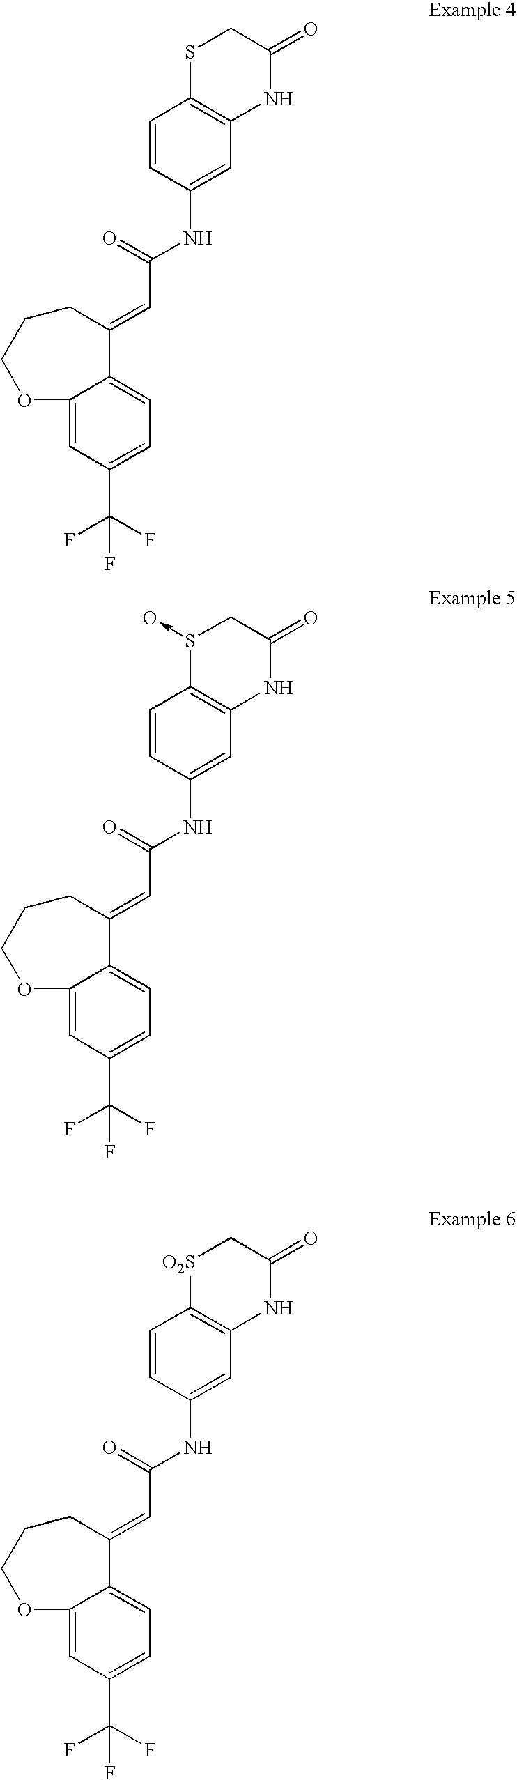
C12=CC(C(F)(F)F)=CC=C1C(=CC(NC1=CC3=C(C=C1)SCC(=O)N3)=O)CCCO2.C12=CC(C(F)(F)F)=CC=C1C(=CC(NC1=CC3=C(C=C1)S(->O)CC(=O)N3)=O)CCCO2.C12=CC(C(F)(F)F)=CC=C1C(=CC(NC1=CC3=C(C=C1)[O2S]CC(=O)N3)=O)CCCO2
